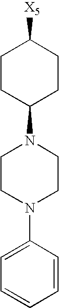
C1=C(N2CCN(C3CCC([X5])CC3)CC2)C=CC=C1
